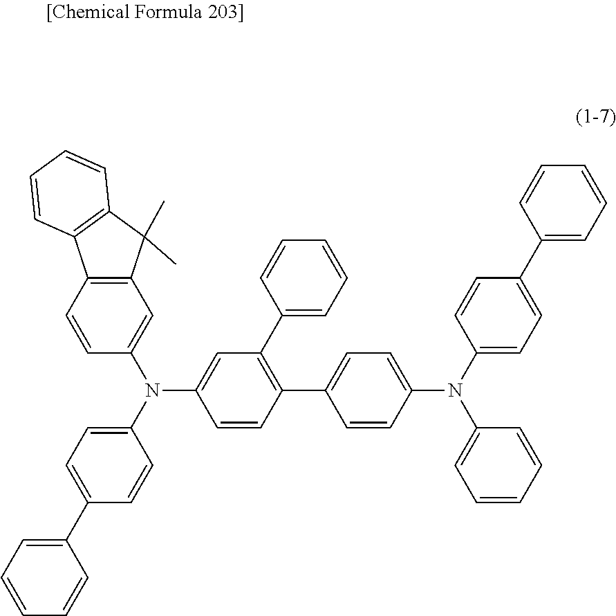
C12=C(C=C(N(C3=CC=C(C4=CC=CC=C4)C=C3)C3=CC(C4=CC=CC=C4)=C(C4=CC=C(N(C5=CC=C(C6=CC=CC=C6)C=C5)C5=CC=CC=C5)C=C4)C=C3)C=C1)C(C)(C)C1=C2C=CC=C1
